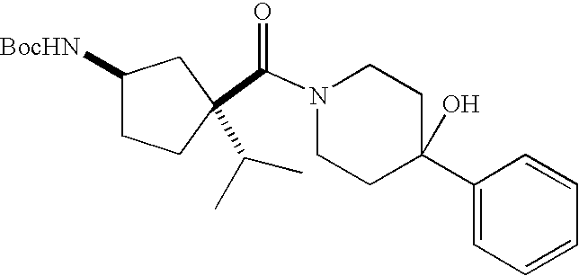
C(N1CCC(C2=CC=CC=C2)(O)CC1)(=O)C1(C(C)C)CCC([BocHN])C1
